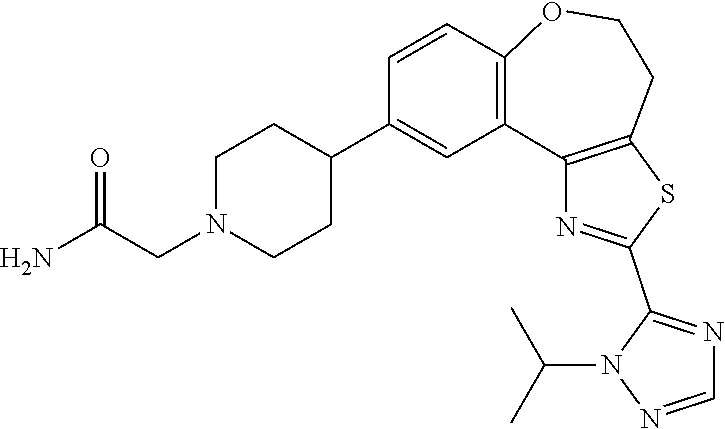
C1=NN(C(C)C)C(C2=NC3=C(S2)CCOC2=C3C=C(C3CCN(CC(=O)N)CC3)C=C2)=N1
